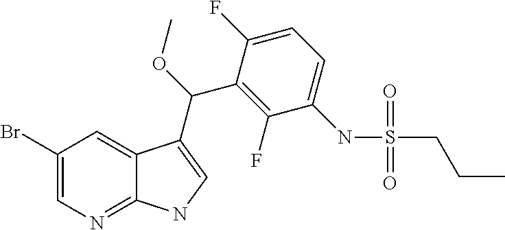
C12=NC=C(Br)C=C1C(C(OC)C1=C(F)C(NS(=O)(=O)CCC)=CC=C1F)=CN2
